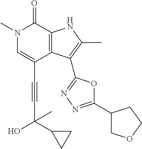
C(C1=CN(C)C(=O)C2=C1C(C1=NN=C(C3COCC3)O1)=C(C)N2)#CC(C)(C1CC1)O
